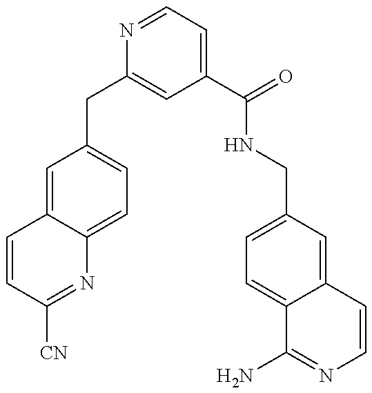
C1=CC([CN])=NC2=CC=C(CC3=CC(C(=O)NCC4=CC=C5C(=C4)C=CN=C5N)=CC=N3)C=C12
